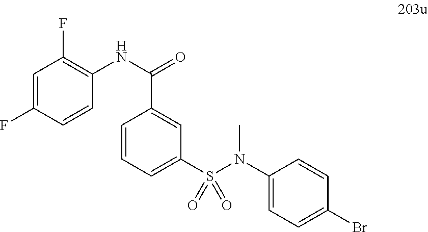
C1=C(F)C=CC(NC(=O)C2=CC(S(N(C)C3=CC=C(Br)C=C3)(=O)=O)=CC=C2)=C1F
